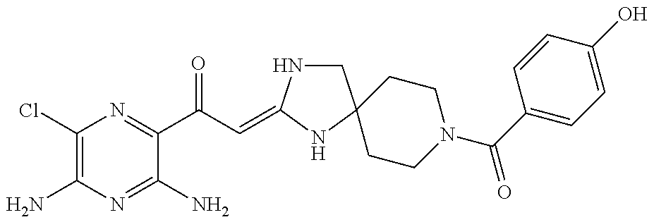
C1(Cl)=C(N)N=C(N)C(C(C=C2NCC3(N2)CCN(C(C2=CC=C(O)C=C2)=O)CC3)=O)=N1
